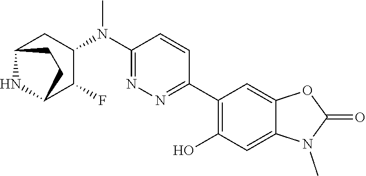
C1(N(C2=NN=C(C3=C(O)C=C4C(=C3)OC(=O)N4C)C=C2)C)CC2NC(C1F)CC2
